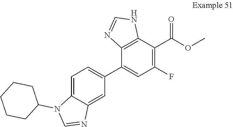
C12=C(C(C3=CC=C4C(=C3)N=CN4C3CCCCC3)=CC(F)=C1C(OC)=O)N=CN2
